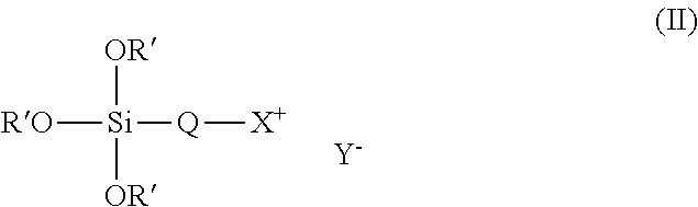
[RO][Si]([Q][X+])([OR])[OR].[Y]
